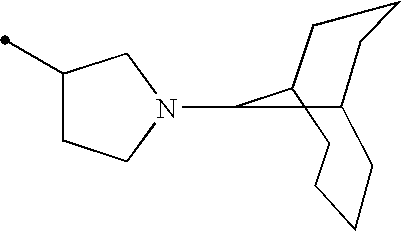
C1(C)CCN(C2C3CCCCC2CCC3)C1
